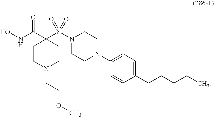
ONC(C1(S(N2CCN(C3=CC=C(CCCCC)C=C3)CC2)(=O)=O)CCN(CCOC)CC1)=O
